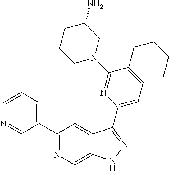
C1(C2=CC=CN=C2)=NC=C2C(=C1)C(C1=CC=C(CCCC)C(N3CC(N)CCC3)=N1)=NN2
